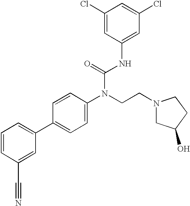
C1=CC(C#N)=CC(C2=CC=C(N(CCN3CC(O)CC3)C(=O)NC3=CC(Cl)=CC(Cl)=C3)C=C2)=C1
